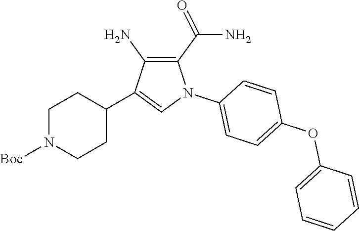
C1N([Boc])CCC(C2=CN(C3=CC=C(OC4=CC=CC=C4)C=C3)C(C(N)=O)=C2N)C1
